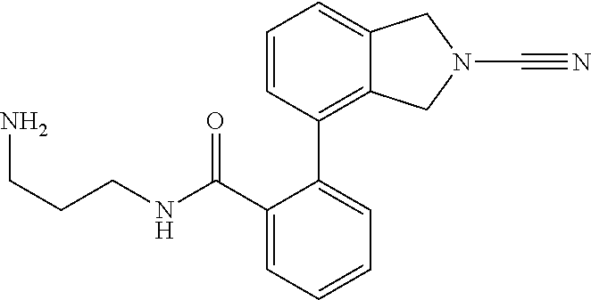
C1=C(C(NCCCN)=O)C(C2=C3C(=CC=C2)CN(C#N)C3)=CC=C1
